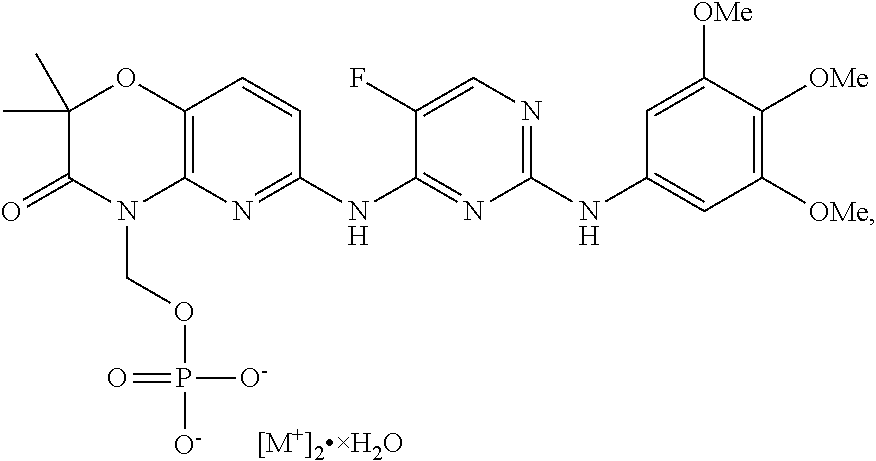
C12=C(N=C(NC3=NC(NC4=CC([OMe])=C([OMe])C([OMe])=C4)=NC=C3F)C=C1)N(COP([O-])([O-])=O)C(=O)C(C)(C)O2
